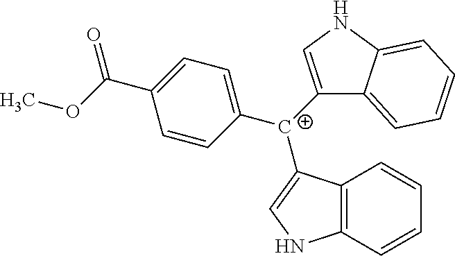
C12=C(C=CC=C1)NC=C2[C+](C1=CNC2=CC=CC=C12)C1=CC=C(C(=O)OC)C=C1
